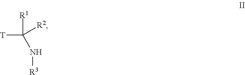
[T]C([R2])(N[R3])[R1]
